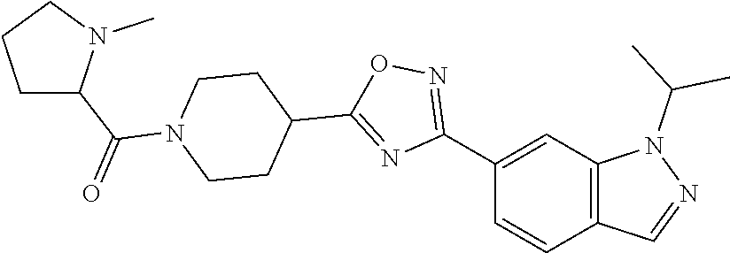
C12=C(C=C(C3=NOC(C4CCN(C(C5CCCN5C)=O)CC4)=N3)C=C1)N(C(C)C)N=C2
